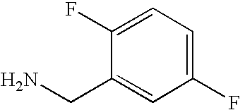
C1(F)=CC=C(F)C=C1CN
